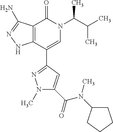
C12=C(C(C3=NN(C)C(C(N(C)C4CCCC4)=O)=C3)=CN(C(C(C)C)C)C1=O)NN=C2N
